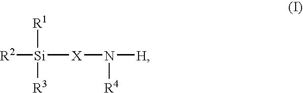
[R2][Si]([X]N([H])[R4])([R1])[R3]
